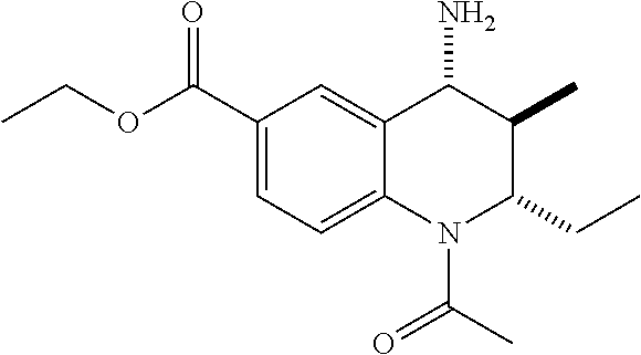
C1(C(=O)OCC)=CC=C2C(=C1)C(N)C(C)C(CC)N2C(C)=O
